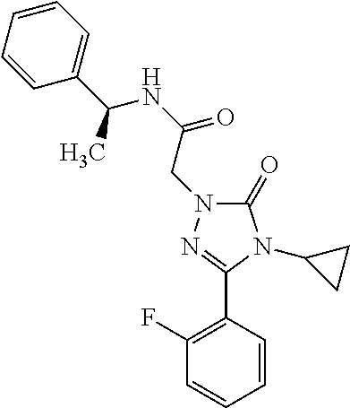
C1=CC(C(NC(=O)CN2C(=O)N(C3CC3)C(C3=C(F)C=CC=C3)=N2)C)=CC=C1
